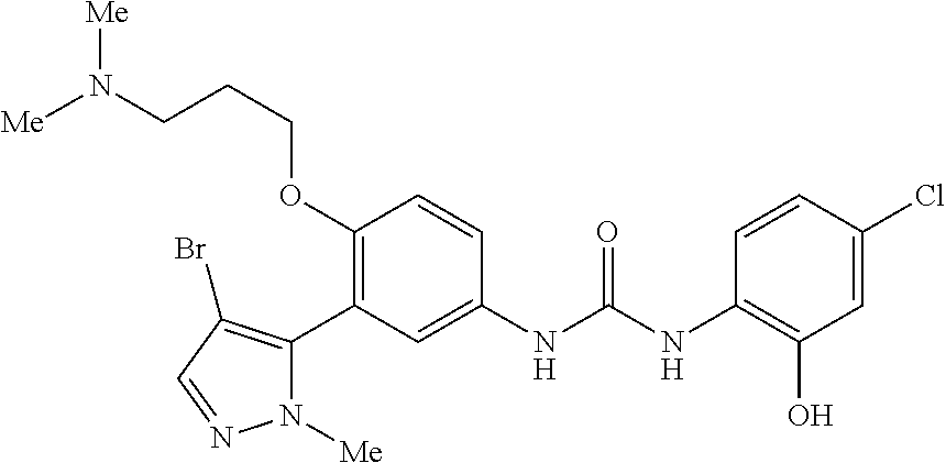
C1(OCCCN([Me])[Me])=C(C2=C(Br)C=NN2[Me])C=C(NC(=O)NC2=C(O)C=C(Cl)C=C2)C=C1
